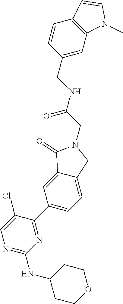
N(C1CCOCC1)C1=NC=C(Cl)C(C2=CC=C3C(=C2)C(=O)N(CC(NCC2=CC4=C(C=C2)C=CN4C)=O)C3)=N1
